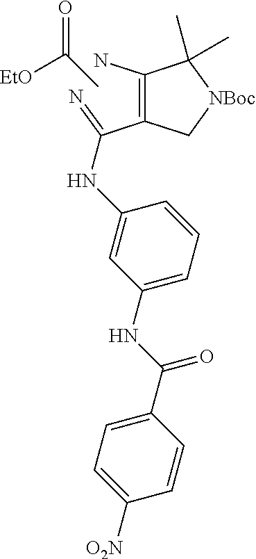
[EtO]C(C)=O.N=C(C1=C(N)C(C)(C)[NBoc]C1)NC1=CC(NC(C2=CC=C([O2N])C=C2)=O)=CC=C1
